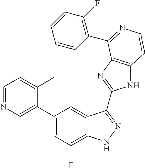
C1(C2=CN=CC=C2C)=CC(F)=C2C(=C1)C(C1=NC3=C(N1)C=CN=C3C1=C(F)C=CC=C1)=NN2
